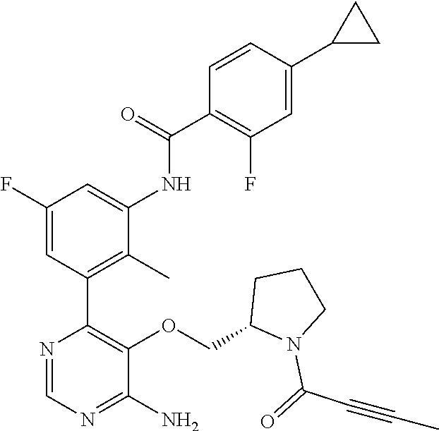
C1(F)=CC(C2=C(OCC3N(C(=O)C#CC)CCC3)C(N)=NC=N2)=C(C)C(NC(C2=C(F)C=C(C3CC3)C=C2)=O)=C1
